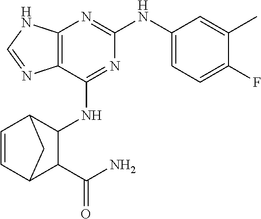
C12=C(N=C(NC3=CC=C(F)C(C)=C3)N=C1NC1C3C=CC(C1C(N)=O)C3)NC=N2
